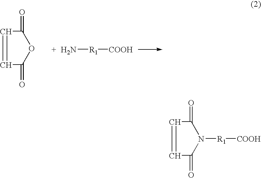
[R1](N)[COOH].C1=CC(=O)OC1=O.C1=CC(=O)N([R1][COOH])C1=O
